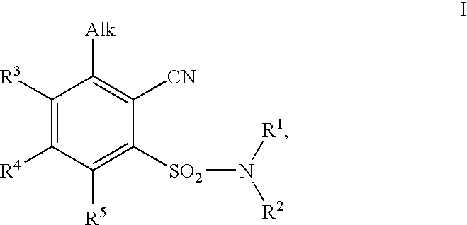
C1([R3])=C([R4])C([R5])=C([SO2]N([R2])[R1])C([CN])=C1[Alk]
